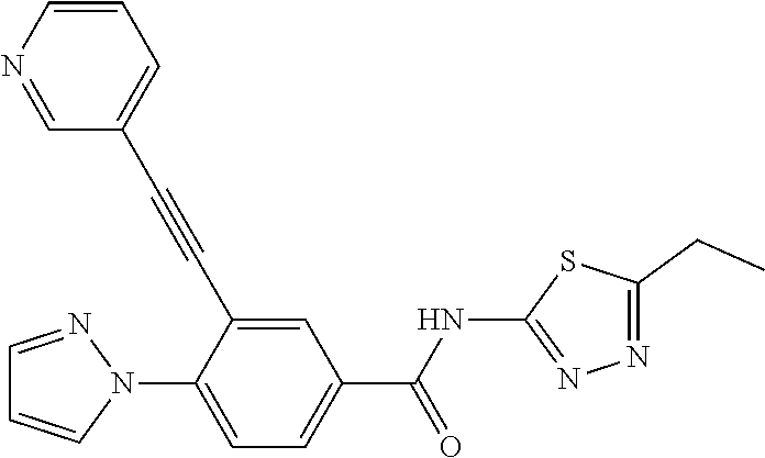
C1=NN(C2=CC=C(C(NC3=NN=C(CC)S3)=O)C=C2C#CC2=CC=CN=C2)C=C1
